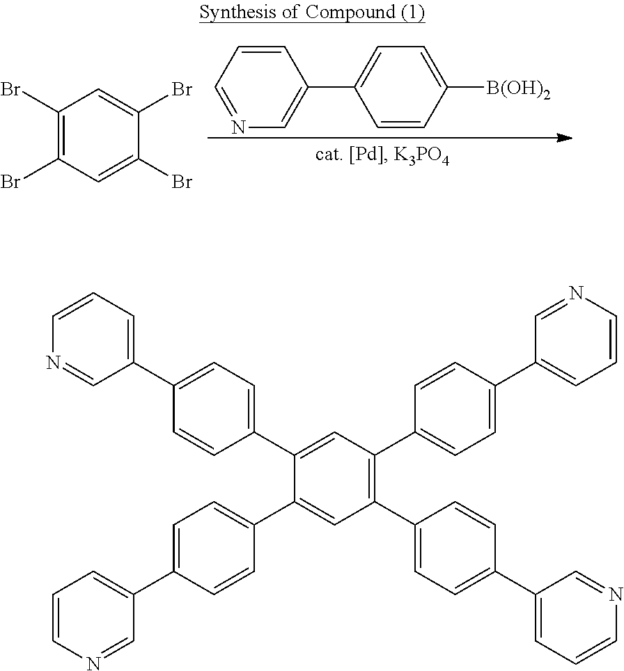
N1=CC=CC(C2=CC=C([B(OH)2])C=C2)=C1.C1(Br)=C(Br)C=C(Br)C(Br)=C1.C1(C2=CC=C(C3=CC=CN=C3)C=C2)=CC(C2=CC=C(C3=CC=CN=C3)C=C2)=C(C2=CC=C(C3=CC=CN=C3)C=C2)C=C1C1=CC=C(C2=CC=CN=C2)C=C1
